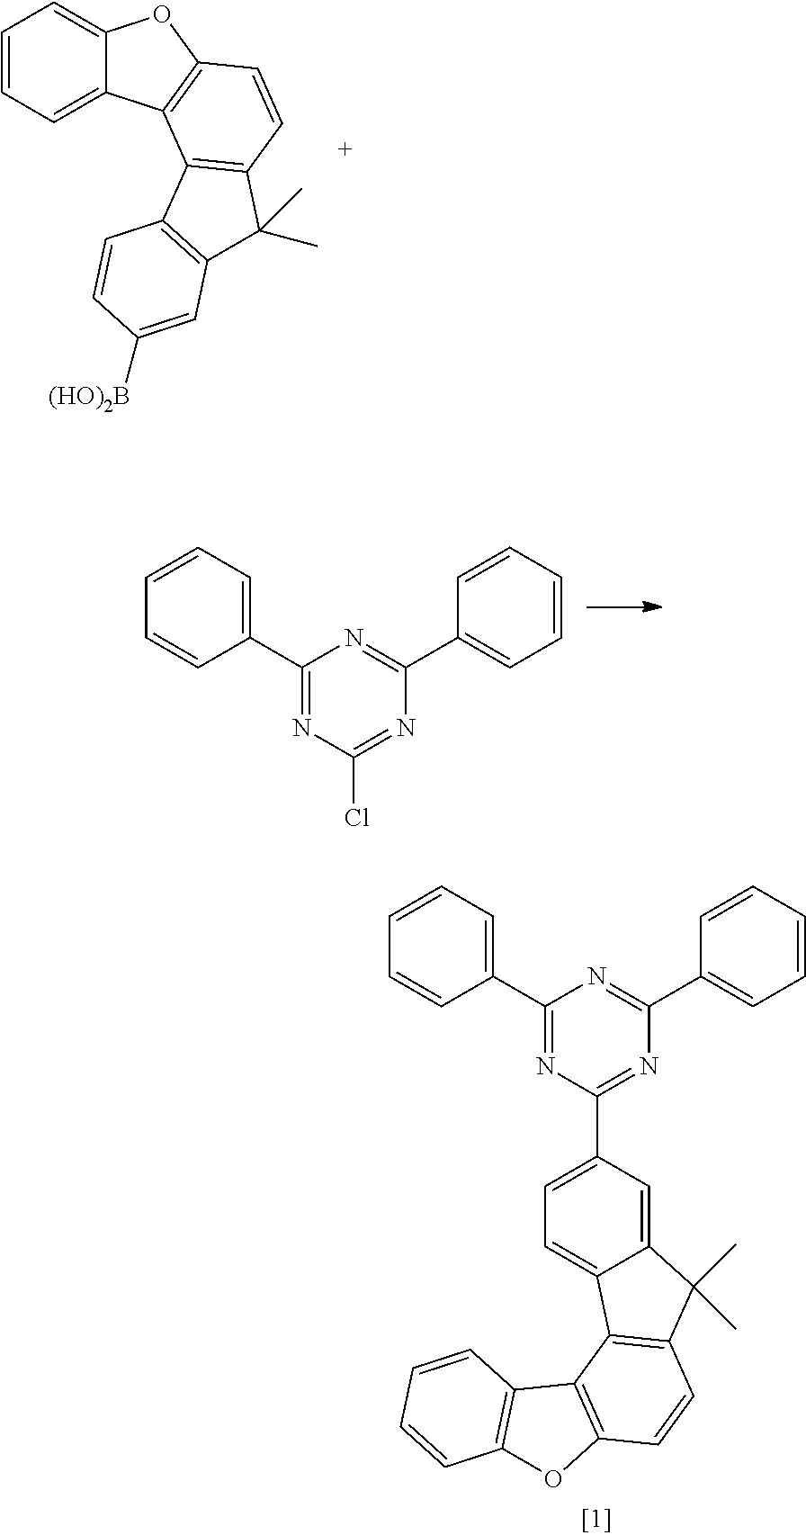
C1=CC=C2C(=C1)OC1=C2C2=C(C=C1)C(C)(C)C1=C2C=CC([(HO)2B])=C1.C1=CC=CC(C2=NC(Cl)=NC(C3=CC=CC=C3)=N2)=C1.C1=CC=CC(C2=NC(C3=CC=C4C(=C3)C(C)(C)C3=C4C4=C(C=C3)OC3=C4C=CC=C3)=NC(C3=CC=CC=C3)=N2)=C1
